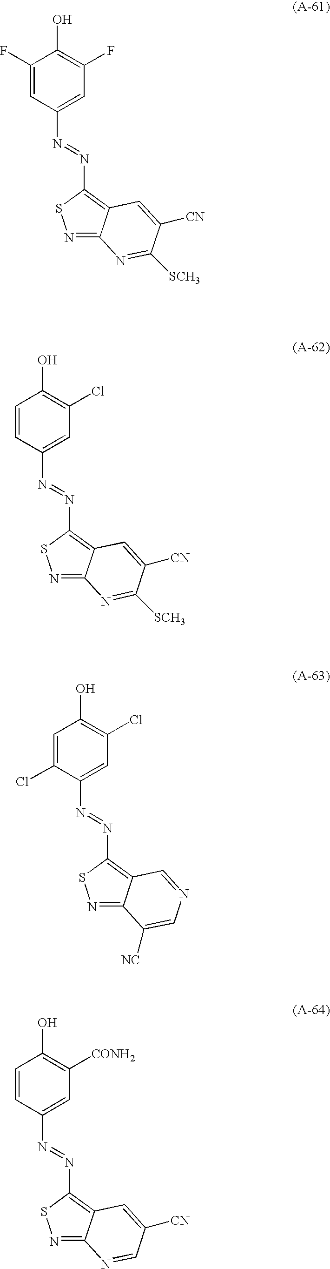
C1=C(F)C(O)=C(F)C=C1N=NC1=C2C(=NS1)N=C([SCH3])C([CN])=C2.C1=CC(O)=C(Cl)C=C1N=NC1=C2C(=NS1)N=C([SCH3])C([CN])=C2.C1=CC(O)=C([CONH2])C=C1N=NC1=C2C(=NS1)N=CC([CN])=C2.C1(Cl)=CC(O)=C(Cl)C=C1N=NC1=C2C(=NS1)C([NC])=CN=C2
